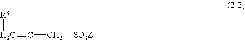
[R31]C=CC[SO3Z]
